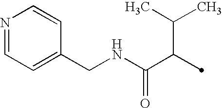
N(C(C(C(C)C)C)=O)CC1=CC=NC=C1
